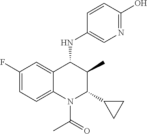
C1=CC(O)=NC=C1NC1C(C)C(C2CC2)N(C(=O)C)C2=CC=C(F)C=C12
